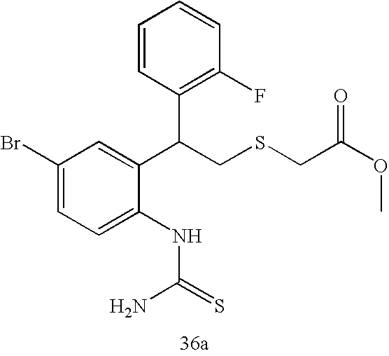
C1=C(NC(N)=S)C(C(C2=C(F)C=CC=C2)CSCC(OC)=O)=CC(Br)=C1
